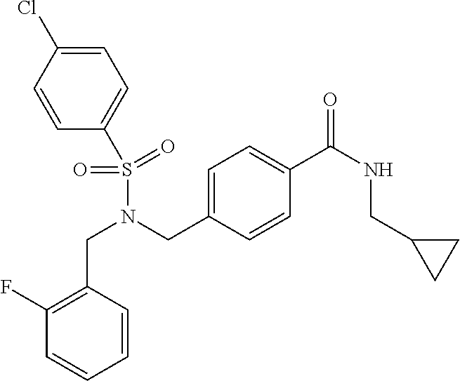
C1=CC(Cl)=CC=C1S(=O)(=O)N(CC1=CC=C(C(NCC2CC2)=O)C=C1)CC1=C(F)C=CC=C1
